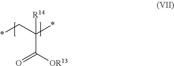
C(C(C*)(*)[R14])([OR13])=O
